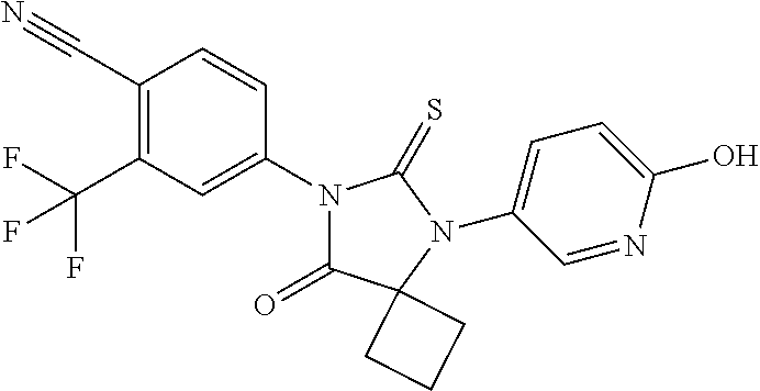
C1(C#N)=C(C(F)(F)F)C=C(N2C(=O)C3(N(C4=CC=C(O)N=C4)C2=S)CCC3)C=C1
